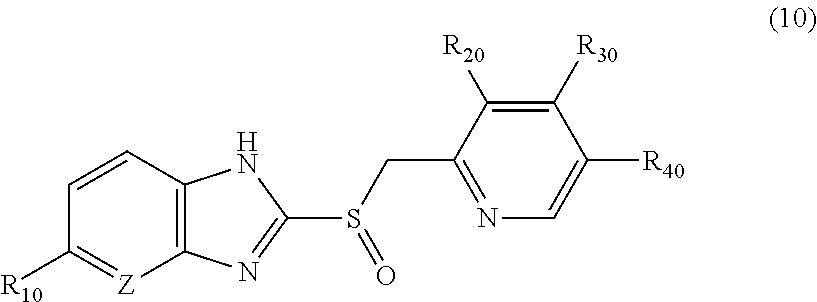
C1=CC2=C([Z]=C1[R10])N=C(S(CC1=NC=C([R40])C([R30])=C1[R20])=O)N2
